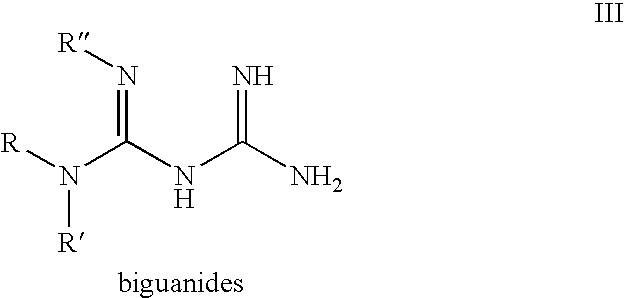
[R]N(C(NC(N)=N)=N[R])[R]
